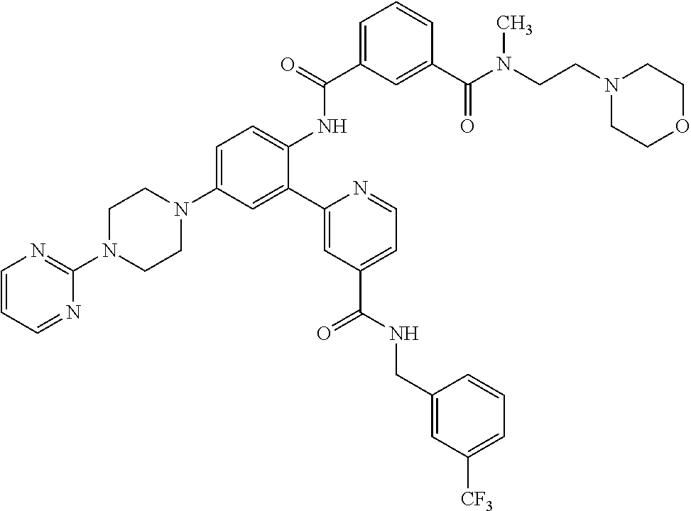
C1=C(C(=O)NC2=CC=C(N3CCN(C4=NC=CC=N4)CC3)C=C2C2=CC(C(NCC3=CC([CF3])=CC=C3)=O)=CC=N2)C=C(C(N(CCN2CCOCC2)C)=O)C=C1
